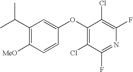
C1(C(C)C)=C([MeO])C=CC(OC2=C(Cl)C(F)=NC(F)=C2Cl)=C1
